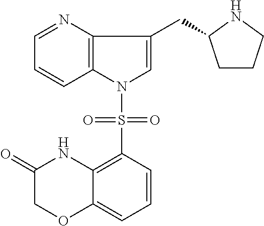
C1=NC2=C(C=C1)N(S(=O)(=O)C1=C3C(=CC=C1)OCC(=O)N3)C=C2CC1CCCN1
